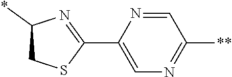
C1(C2=NC(*)CS2)=CN=C([**])C=N1
